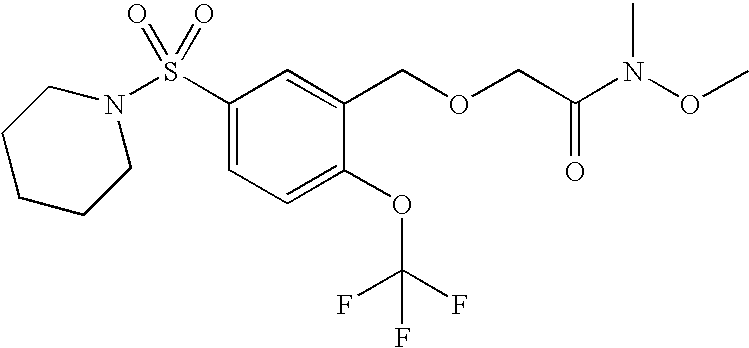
S(C1=CC=C(OC(F)(F)F)C(COCC(N(OC)C)=O)=C1)(=O)(=O)N1CCCCC1
